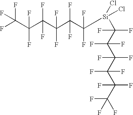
FC(C(C(C(C(F)(F)C(F)(F)[Si](C(C(C(C(C(C(F)(F)F)(F)F)(F)F)(F)F)(F)F)(F)F)(Cl)Cl)(F)F)(F)F)(F)F)(F)F
